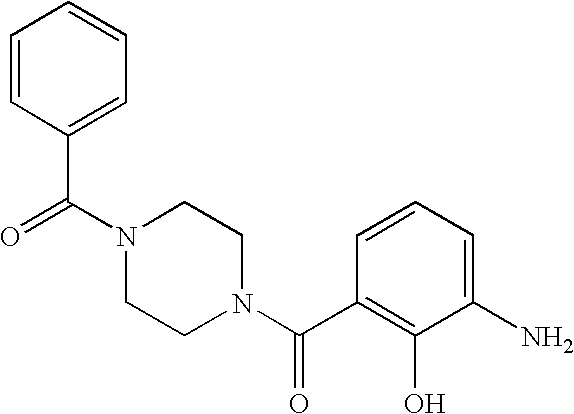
C(=O)(C1=C(O)C(N)=CC=C1)N1CCN(C(C2=CC=CC=C2)=O)CC1
